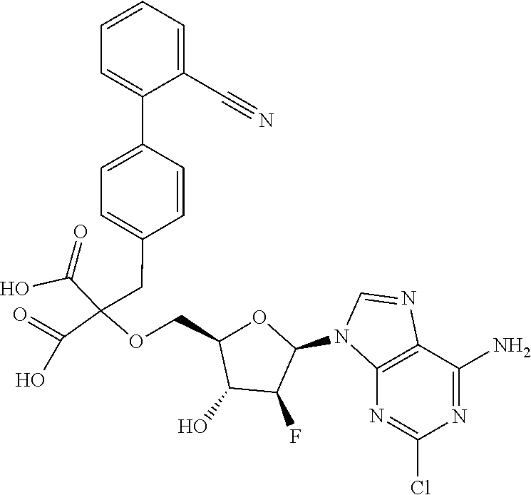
C1(N2C3=C(C(N)=NC(Cl)=N3)N=C2)OC(COC(C(=O)O)(C(=O)O)CC2=CC=C(C3=CC=CC=C3C#N)C=C2)C(O)C1F
